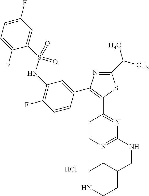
C1=C(F)C=C(S(NC2=C(F)C=CC(C3=C(C4=NC(NCC5CCNCC5)=NC=C4)SC(C(C)C)=N3)=C2)(=O)=O)C(F)=C1.Cl
